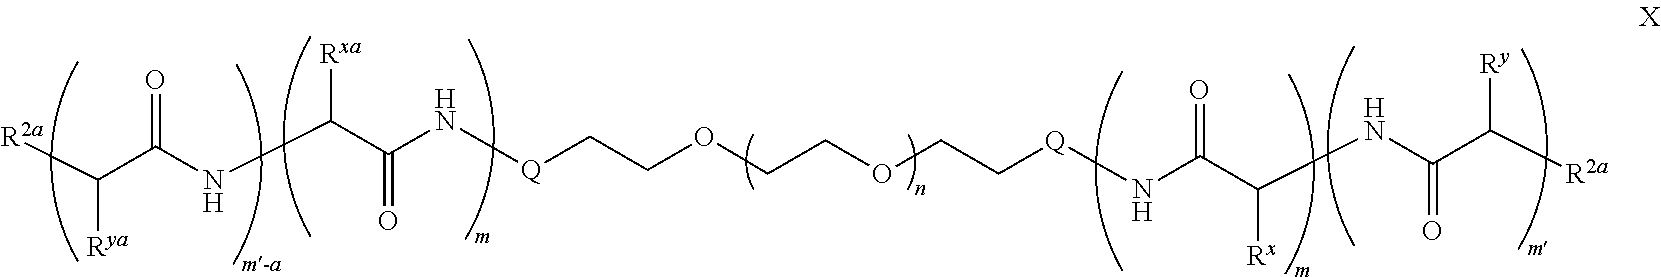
[R2a]C(C(NC(C(N[Q]CCOCCOCC[Q]NC(C(NC(C([R2a])[Ry])=O)[Rx])=O)=O)[Rxa])=O)[Rya]
